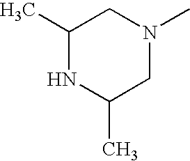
C1(C)NC(C)CN(C)C1
